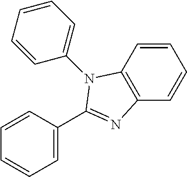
C1=C(C2=NC3=C(C=CC=C3)N2C2=CC=CC=C2)C=CC=C1
